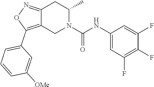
C12=NOC(C3=CC=CC([OMe])=C3)=C1CN(C(NC1=CC(F)=C(F)C(F)=C1)=O)C(C)C2
